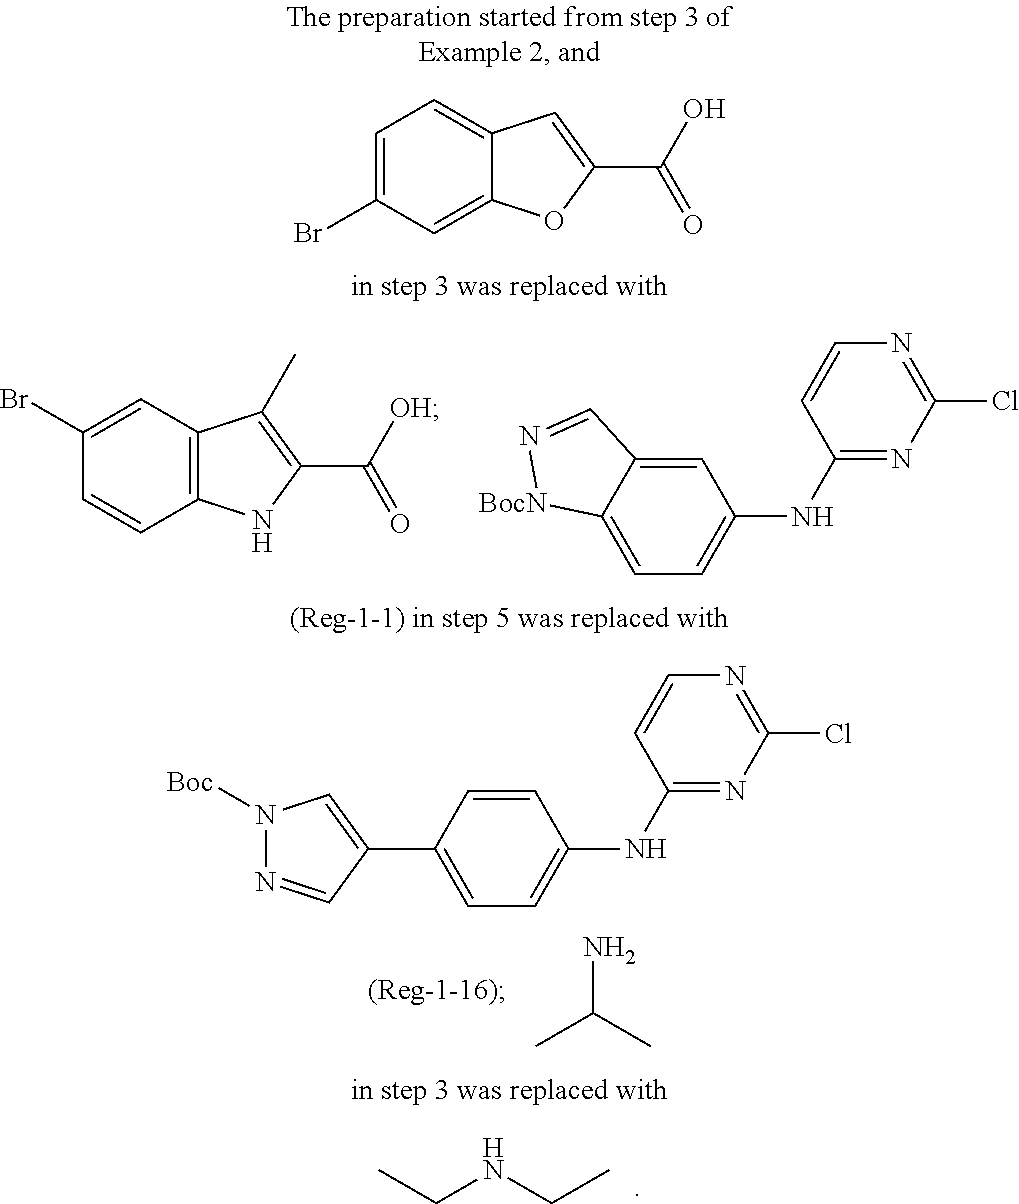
CCNCC.NC(C)C.C12=C(C=C(Br)C=C1)C(C)=C(C([OH])=O)N2.C1(NC2=CC=C3C(=C2)C=N[BocN]3)=NC(Cl)=NC=C1.C12=CC(Br)=CC=C1C=C(C(O)=O)O2.C1(NC2=CC=C(C3=CN([Boc])N=C3)C=C2)=NC(Cl)=NC=C1
